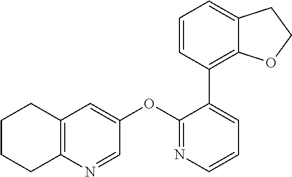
C12=C(N=CC(OC3=NC=CC=C3C3=C4C(=CC=C3)CCO4)=C1)CCCC2
